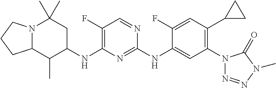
C1(F)=C(NC2CC(C)(C)N3C(CCC3)C2C)N=C(NC2=CC(N3N=NN(C)C3=O)=C(C3CC3)C=C2F)N=C1
